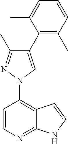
C1=CC(N2N=C(C)C(C3=C(C)C=CC=C3C)=C2)=C2C(=N1)NC=C2
